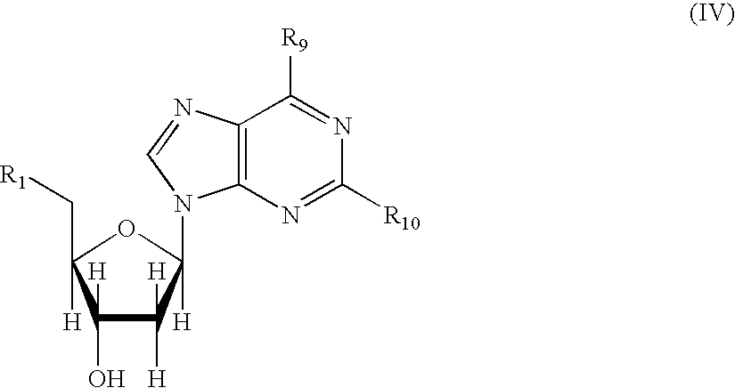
C12=C(N=C([R10])N=C1[R9])N(C1([H])C([H])([H])C([H])(O)C([H])(C[R1])O1)C=N2
